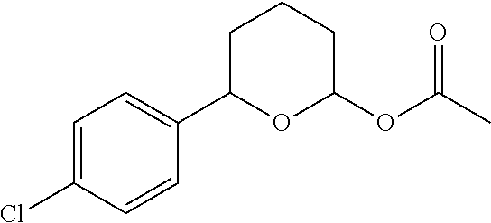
C1=C(Cl)C=CC(C2OC(OC(C)=O)CCC2)=C1
